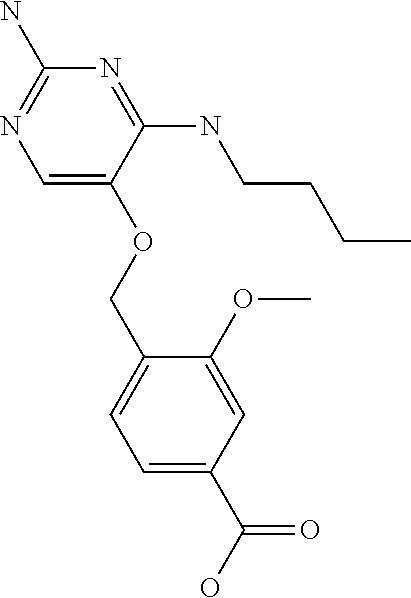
C1=C(OCC2=CC=C(C(O)=O)C=C2OC)C(NCCCC)=NC(N)=N1
